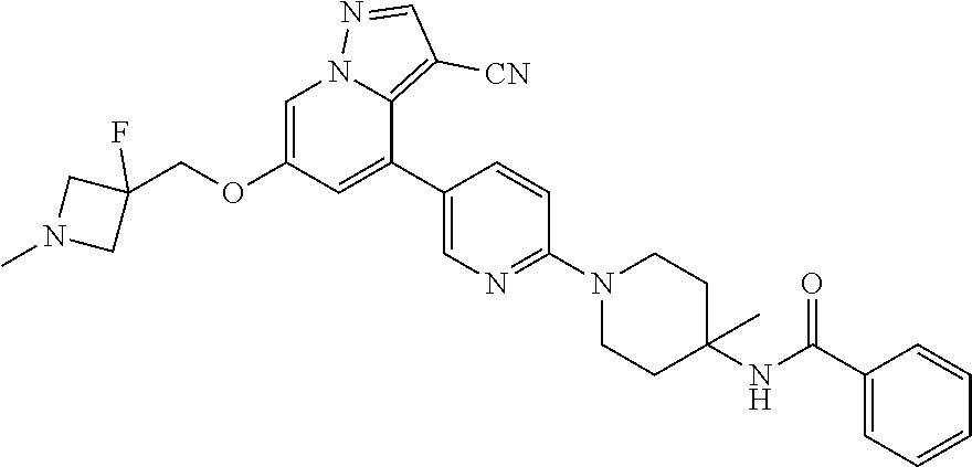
C1=C(OCC2(F)CN(C)C2)C=C(C2=CN=C(N3CCC(NC(C4=CC=CC=C4)=O)(C)CC3)C=C2)C2=C([CN])C=NN12
